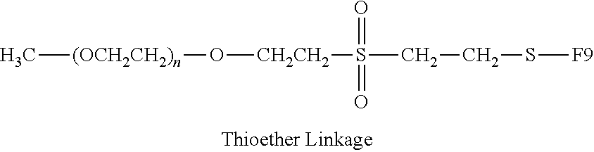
C[(OCH2CH2)n]O[CH2CH2]S(CCS[F9])(=O)=O
